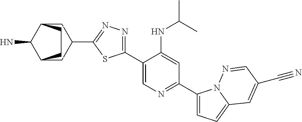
C1(C2=CN=C(C3=CC=C4N3N=CC(C#N)=C4)C=C2NC(C)C)=NN=C(C2CC3C(N)C(C2)CC3)S1
